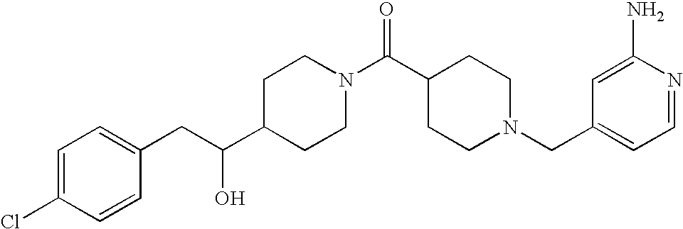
C(C(C1CCN(C(C2CCN(CC3=CC=NC(N)=C3)CC2)=O)CC1)O)C1=CC=C(Cl)C=C1
